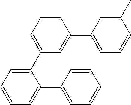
C1=C(C2=CC=CC=C2C2=CC=CC=C2)C=C(C2=CC=CC(C)=C2)C=C1
